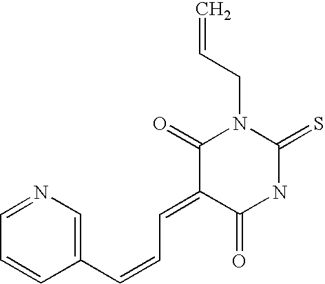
C(C=C)N1C(=O)C(=CC=CC2=CN=CC=C2)C(=O)NC1=S
